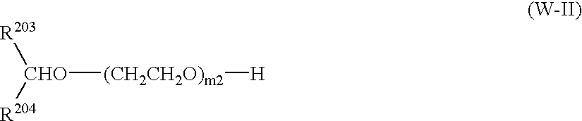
[R203][CHO]([R204])[(CH2CH2O)m2][H]
